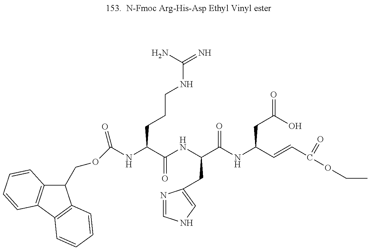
C1(COC(=O)NC(C(=O)NC(CC2=CNC=N2)C(=O)NC(CC(O)=O)C=CC(=O)OCC)CCCNC(N)=N)C2=C(C3=C1C=CC=C3)C=CC=C2
